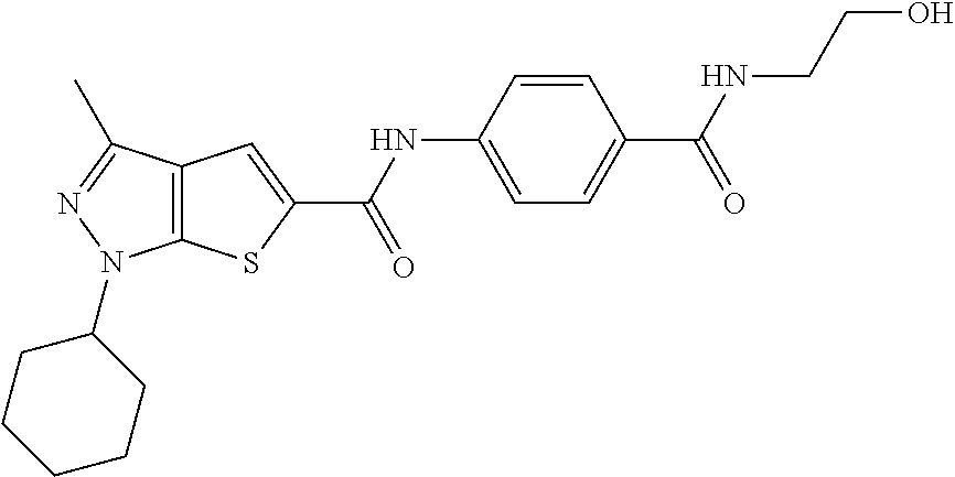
C12=C(C(C)=NN1C1CCCCC1)C=C(C(NC1=CC=C(C(NCCO)=O)C=C1)=O)S2
